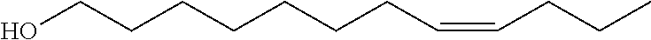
C(CCC=CCCC)CCCCO
